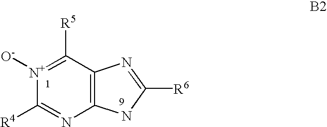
C1([R5])=[N+]([O-])C([R4])=NC2=C1N=C([R6])N2
